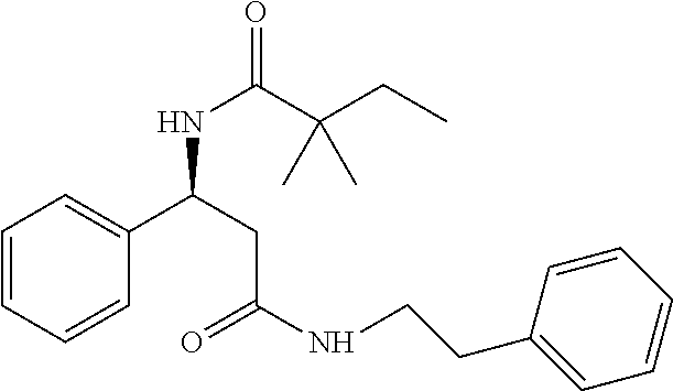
N(C(C(CC)(C)C)=O)C(C1=CC=CC=C1)CC(=O)NCCC1=CC=CC=C1
